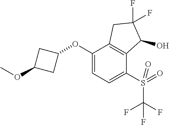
C1(OC2=CC=C(S(C(F)(F)F)(=O)=O)C3=C2CC(F)(F)C3O)CC(OC)C1
